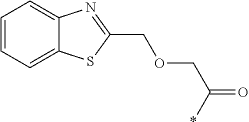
C1=CC=C2C(=C1)N=C(COCC(=O)*)S2
